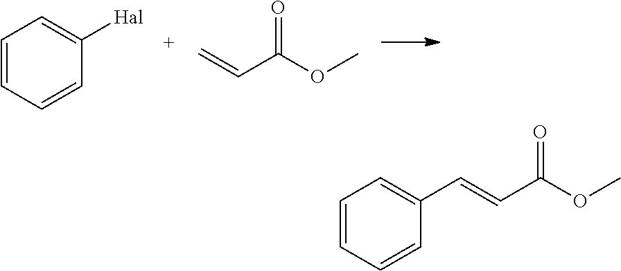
C1=CC=CC([Hal])=C1.O=C(OC)C=C.C1=CC=CC(C=CC(=O)OC)=C1
